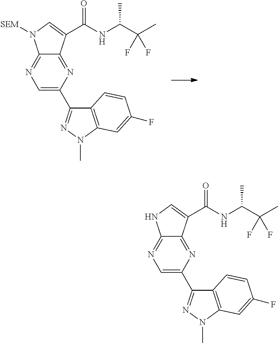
C12=NC(C3=NN(C)C4=C3C=CC(F)=C4)=CN=C1N([SEM])C=C2C(NC(C)C(C)(F)F)=O.C12=NC(C3=NN(C)C4=C3C=CC(F)=C4)=CN=C1NC=C2C(NC(C)C(C)(F)F)=O
